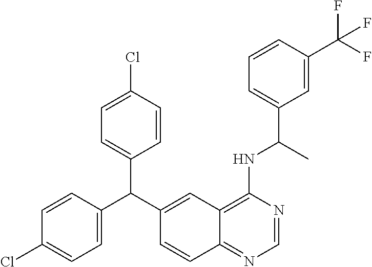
C1=CC(C(C2=CC3=C(NC(C4=CC=CC(C(F)(F)F)=C4)C)N=CN=C3C=C2)C2=CC=C(Cl)C=C2)=CC=C1Cl
